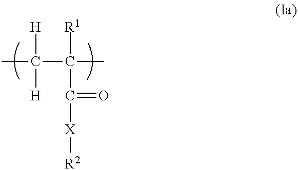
CC(C(C)([R1])C([X][R2])=O)([H])[H]
